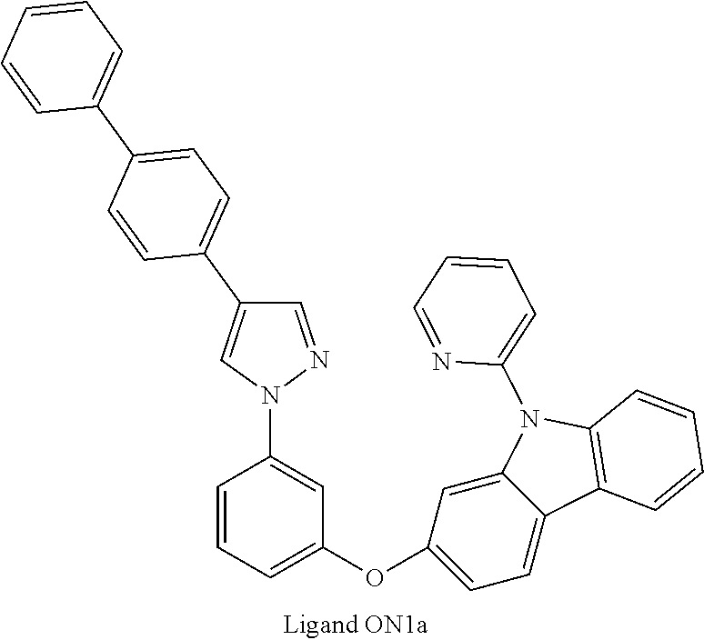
C1=CC=C(OC2=CC=C3C(=C2)N(C2=CC=CC=N2)C2=C3C=CC=C2)C=C1N1N=CC(C2=CC=C(C3=CC=CC=C3)C=C2)=C1
